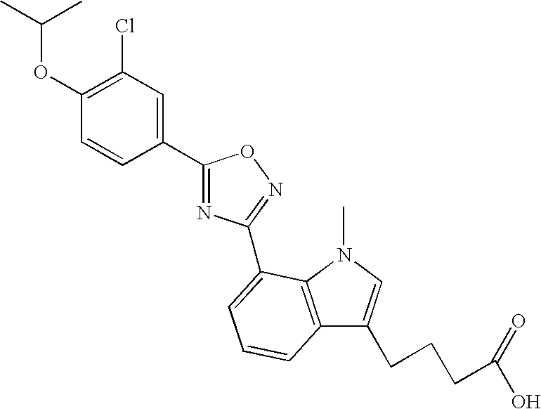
C(C)(C)OC1=C(Cl)C=C(C2=NC(C3=CC=CC4=C3N(C)C=C4CCCC(O)=O)=NO2)C=C1
